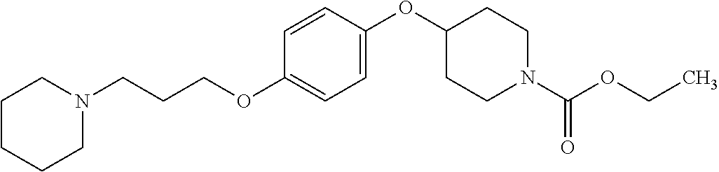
C1CCCN(CCCOC2=CC=C(OC3CCN(C(OCC)=O)CC3)C=C2)C1
